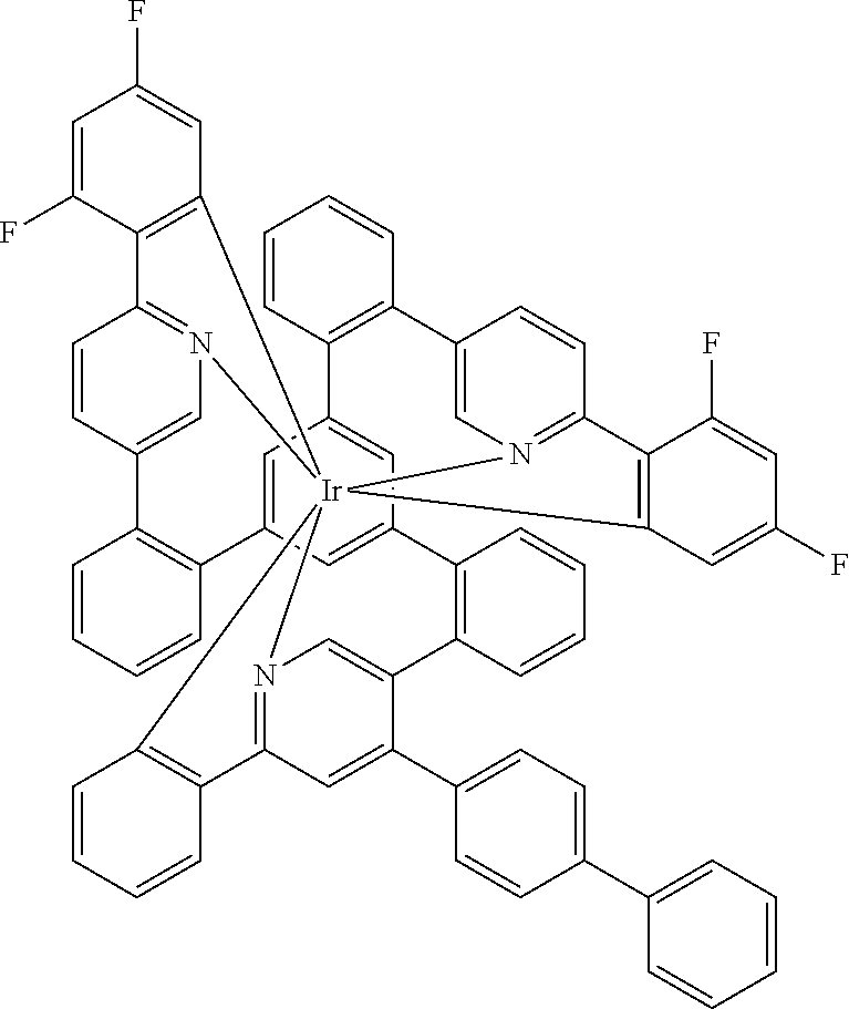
C1=C2C=C3C=C1C1=C(C=CC=C1)C1=CN4=C(C=C1)C1=C([Ir]456(N4=C(C=CC(=C4)C4=C2C=CC=C4)C2=C5C=C(F)C=C2F)N2=C(C=C(C4=CC=C(C5=CC=CC=C5)C=C4)C(=C2)C2=C3C=CC=C2)C2=C6C=CC=C2)C=C(F)C=C1F
